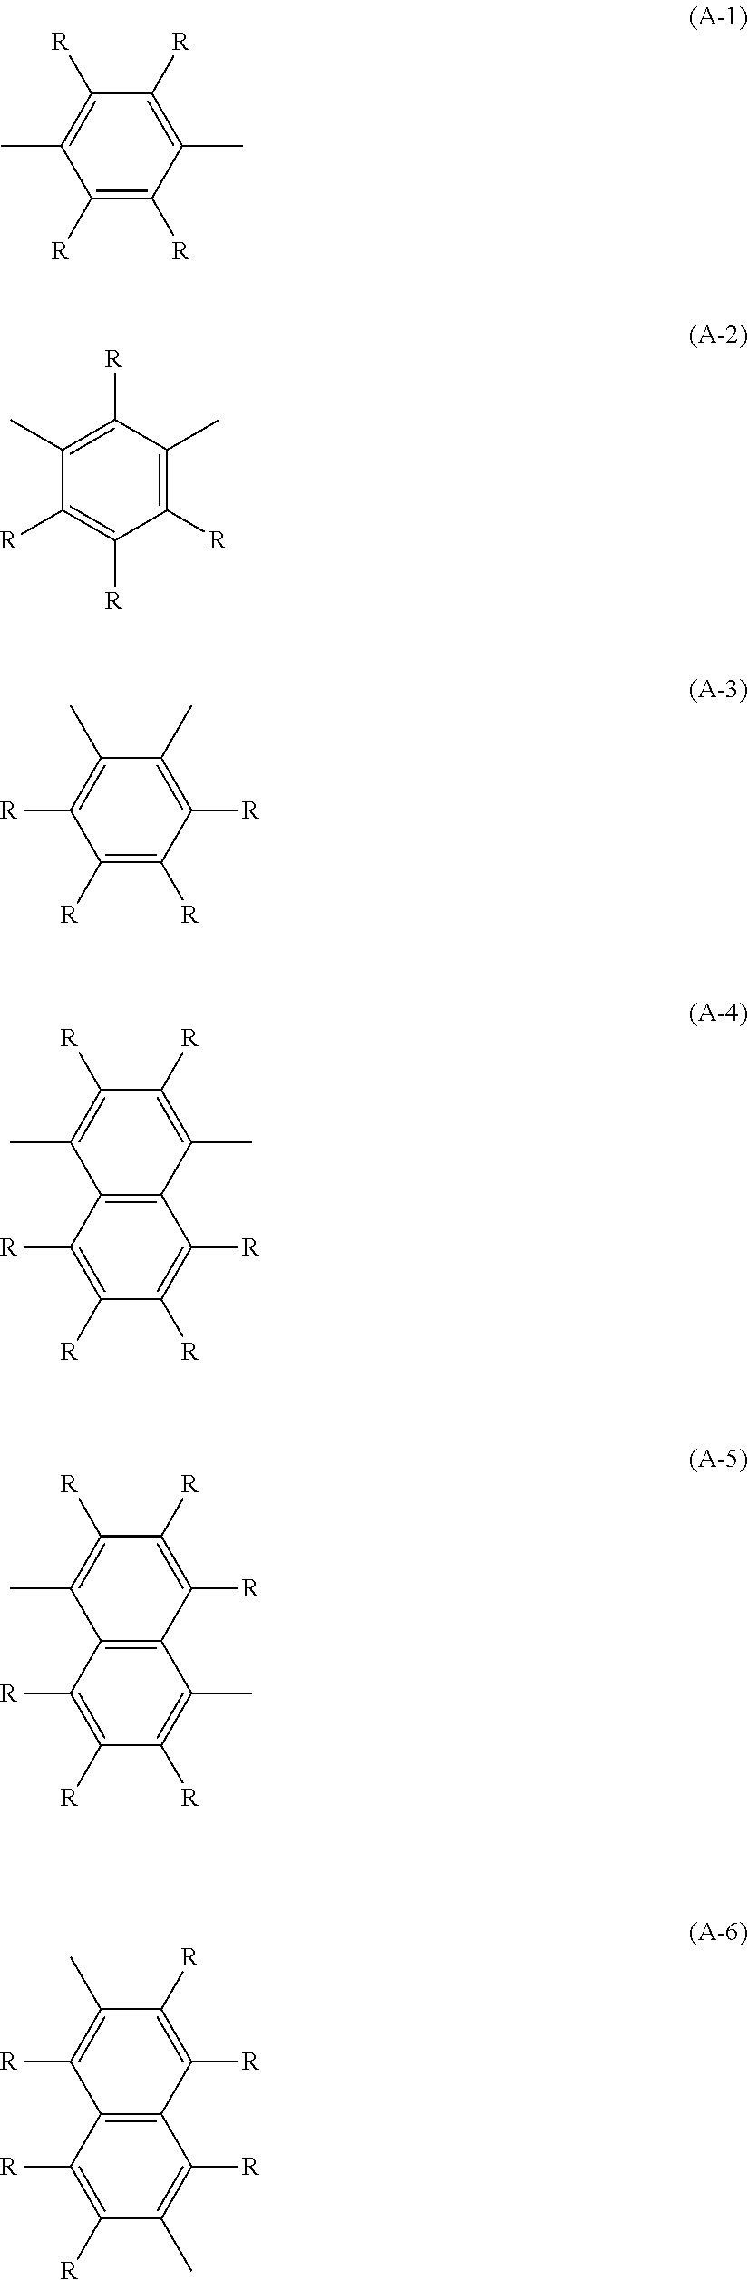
C1(C)=C([R])C([R])=C(C)C([R])=C1[R].C1(C)=C([R])C(C)=C([R])C([R])=C1[R].C1([R])=C(C)C(C)=C([R])C([R])=C1[R].C1(C)=C([R])C([R])=C(C)C2=C1C([R])=C([R])C([R])=C2[R].C1([R])=C([R])C([R])=C(C)C2=C1C(C)=C([R])C([R])=C2[R].C1([R])=C([R])C(C)=C([R])C2=C1C([R])=C(C)C([R])=C2[R]
